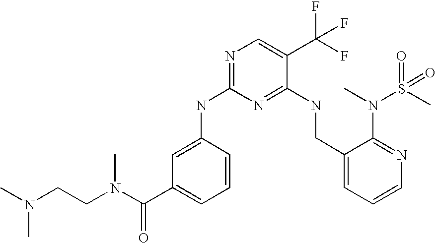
C1(CNC2=NC(NC3=CC(C(N(CCN(C)C)C)=O)=CC=C3)=NC=C2C(F)(F)F)=CC=CN=C1N(C)S(C)(=O)=O
